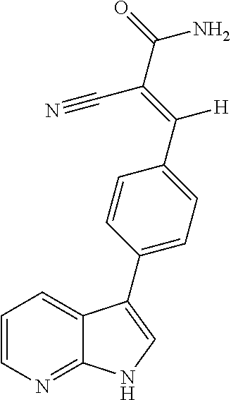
C1=C2C(=NC=C1)NC=C2C1=CC=C(C([H])=C(C#N)C(N)=O)C=C1
